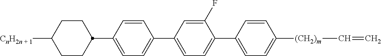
C1=C(C2CCC([CnH2n + 1])CC2)C=CC(C2=CC=C(C3=CC=C([(CH2)m]C=C)C=C3)C(F)=C2)=C1
